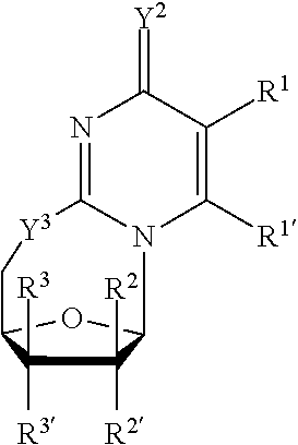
C1([R2])([R2])C([R3])([R3])C2OC1N1C([R1])=C([R1])C(=[Y2])N=C1[Y3]C2
